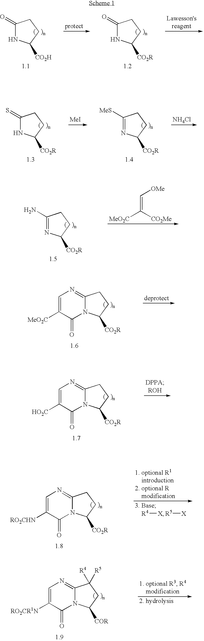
C1(=O)NC([CO2H])CC1.C1(=O)NC([CO2R])CC1.C1(=S)NC([CO2R])CC1.[MeI].[NH4Cl].C1([MeS])=NC([CO2R])CC1.C1(N)=NC([CO2R])CC1.C([MeO2C])([CO2Me])=C[OMe].C12=NC=C([MeO2C])C(=O)N1C([CO2R])CC2.C12=NC=C([HO2C])C(=O)N1C([CO2R])CC2.C12=NC=C([RO2CHN])C(=O)N1C([CO2R])CC2.[R4][X].[R5][X].C12=NC=C([RO2CR1N])C(=O)N1C([COR])CC2([R4])[R5]
